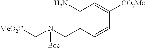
C1(N)=C(CN(C[MeO2C])[Boc])C=CC([CO2Me])=C1
